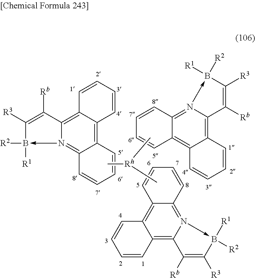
C12=C3C(=C4N(->B([R1])([R2])C([R3])=C4[Rb])=C1C=CC=C2)C=CC=C3.C[Rh](C)C.C12=C3N(->B([R1])([R2])C([R3])=C3[Rb])=C3C(=C1C=CC=C2)C=CC=C3.C12=C3N(->B([R1])([R2])C([R3])=C3[Rb])=C3C(=C1C=CC=C2)C=CC=C3
